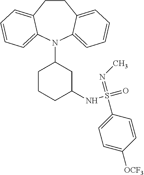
C1CC2=CC=CC=C2N(C2CC(NS(=O)(=NC)C3=CC=C([OCF3])C=C3)CCC2)C2=CC=CC=C12
